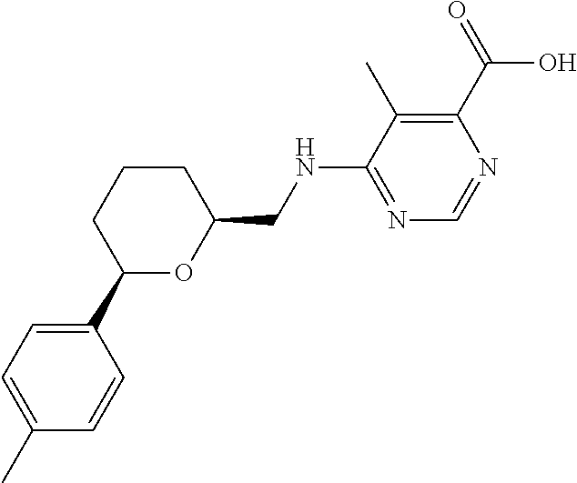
N1=C(NCC2OC(C3=CC=C(C)C=C3)CCC2)C(C)=C(C(=O)O)N=C1
